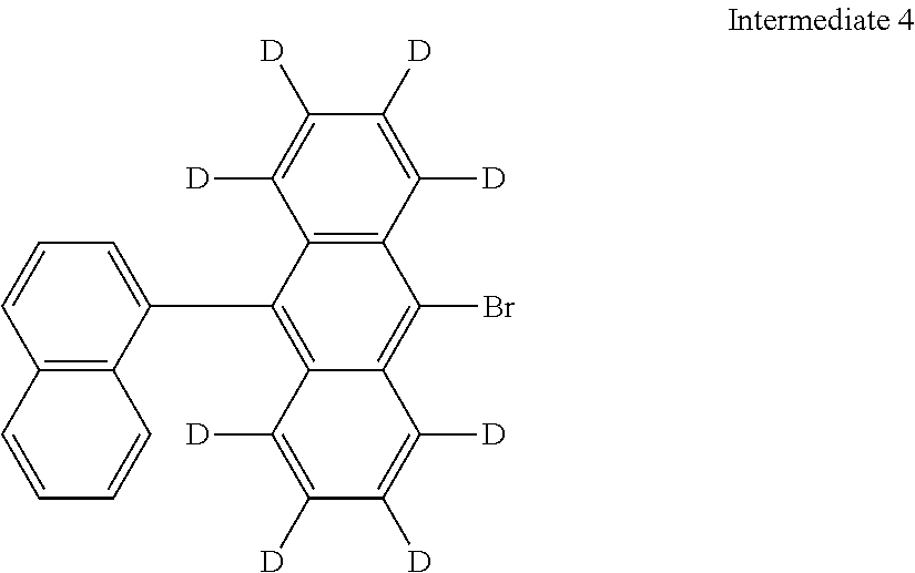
C1=CC2=C(C(C3=C4C(=C(Br)C5=C3C([D])=C([D])C([D])=C5[D])C([D])=C([D])C([D])=C4[D])=C1)C=CC=C2
